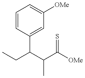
CCC(C(C([OMe])=S)C)C1=CC([OMe])=CC=C1
